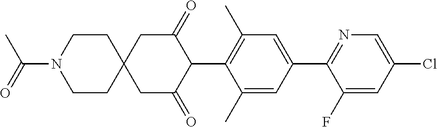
C1(C)=CC(C2=NC=C(Cl)C=C2F)=CC(C)=C1C1C(=O)CC2(CC1=O)CCN(C(C)=O)CC2
